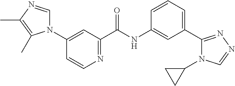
N1(C2=CC(C(=O)NC3=CC(C4=NN=CN4C4CC4)=CC=C3)=NC=C2)C=NC(C)=C1C
